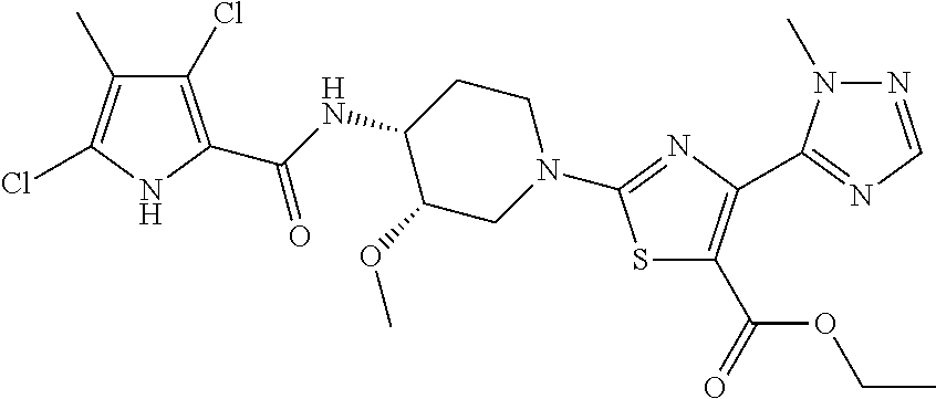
C1(Cl)=C(C(NC2C(OC)CN(C3=NC(C4=NC=NN4C)=C(C(=O)OCC)S3)CC2)=O)NC(Cl)=C1C
